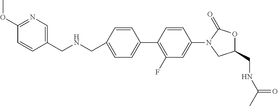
C1(CNCC2=CN=C(OC)C=C2)=CC=C(C2=C(F)C=C(N3CC(CNC(C)=O)OC3=O)C=C2)C=C1
